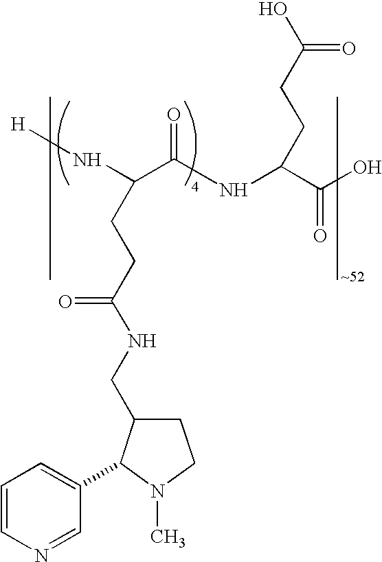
OC(CCC(C(O)=O)NC(C(CCC(NCC1CCN(C)C1C1=CC=CN=C1)=O)N[H])=O)=O
